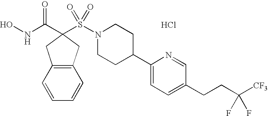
ONC(C1(S(N2CCC(C3=CC=C(CCC([CF3])(F)F)C=N3)CC2)(=O)=O)CC2=C(C1)C=CC=C2)=O.Cl
